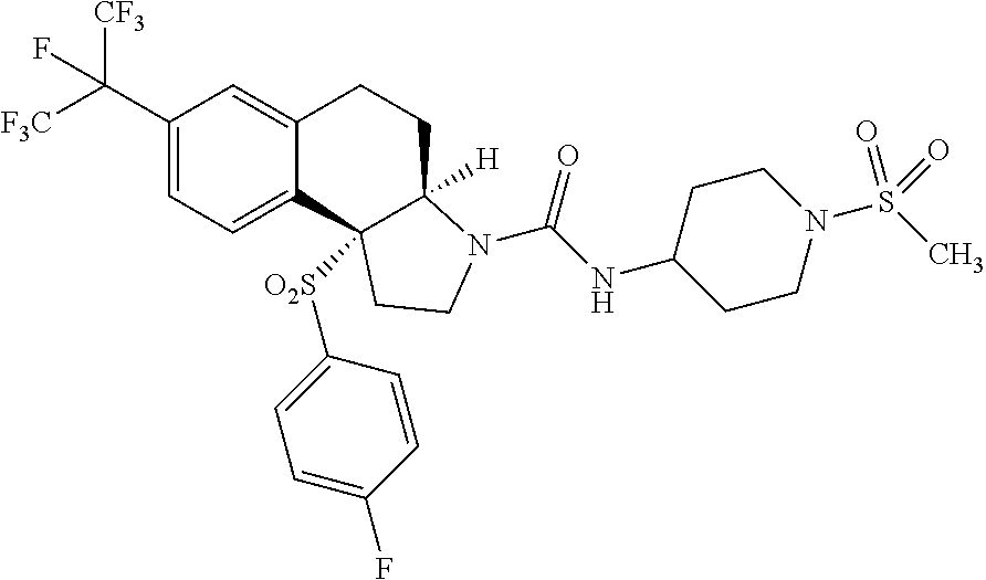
C1(C([F3C])([CF3])F)=CC=C2C(=C1)CCC1([H])C2([O2S]C2=CC=C(F)C=C2)CCN1C(=O)NC1CCN(S(C)(=O)=O)CC1
